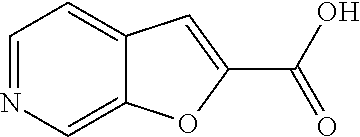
C1=NC=C2C(=C1)C=C(C(O)=O)O2
